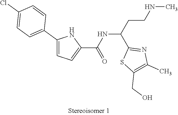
C(C(C1=NC(C)=C(CO)S1)NC(C1=CC=C(C2=CC=C(Cl)C=C2)N1)=O)CNC
